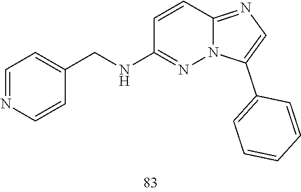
N1=C(NCC2=CC=NC=C2)C=CC2=NC=C(C3=CC=CC=C3)N12
